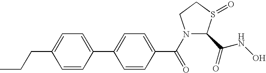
CCCC1=CC=C(C2=CC=C(C(=O)N3C(C(NO)=O)S(=O)CC3)C=C2)C=C1
